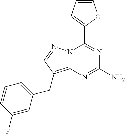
N12C(=C(CC3=CC=CC(F)=C3)C=N1)N=C(N)N=C2C1=CC=CO1
